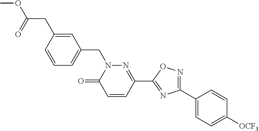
C1=CC=C(CN2C(=O)C=CC(C3=NC(C4=CC=C([OCF3])C=C4)=NO3)=N2)C=C1CC(OC)=O
